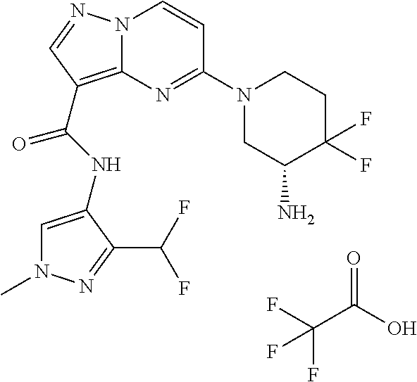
C1=C(NC(=O)C2=C3N(N=C2)C=CC(N2CC(N)C(F)(F)CC2)=N3)C(C(F)F)=NN1C.FC(F)(C(=O)O)F
